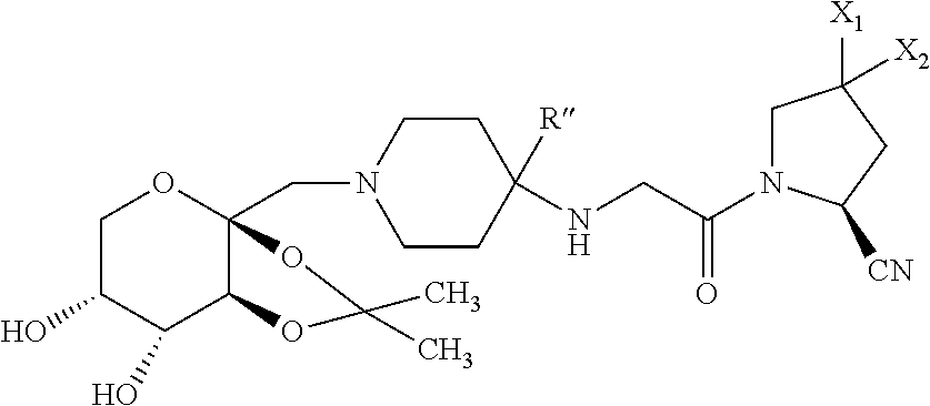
C1C(O)C(O)C2C(CN3CCC(NCC(N4CC([X1])([X2])CC4[CN])=O)([R])CC3)(O1)OC(C)(C)O2
